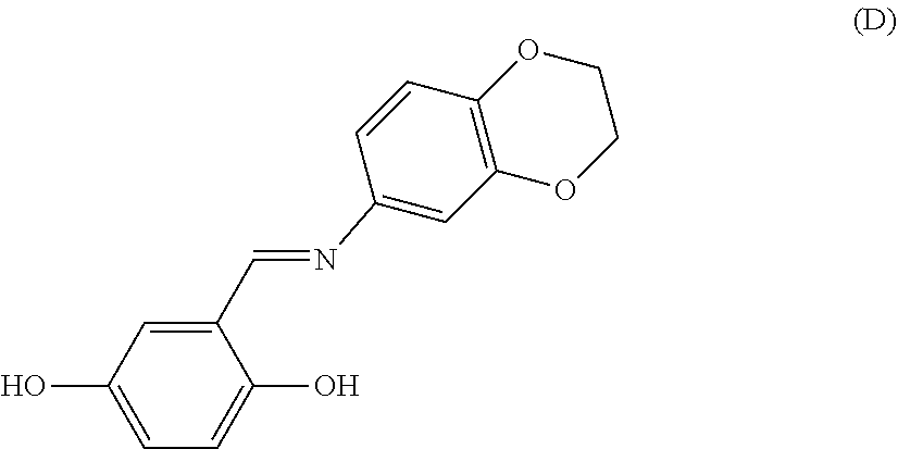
OC1=CC=C(O)C(C=NC2=CC3=C(C=C2)OCCO3)=C1
